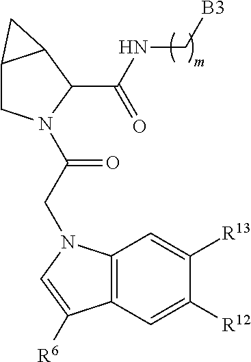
C12CN(C(CN3C4=C(C=C([R12])C([R13])=C4)C([R6])=C3)=O)C(C(NC[B3])=O)C1C2
